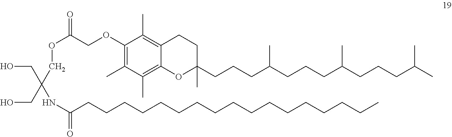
OCC(CO)(COC(=O)COC1=C(C)C(C)=C2C(=C1C)CCC(C)(CCCC(CCCC(CCCC(C)C)C)C)O2)NC(=O)CCCCCCCCCCCCCCCCC
